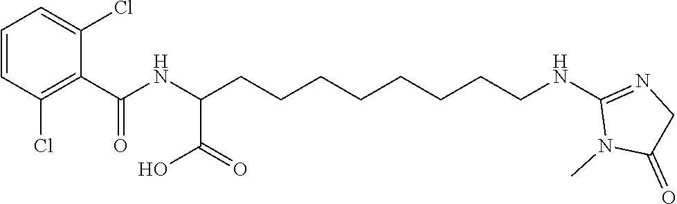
C1=CC(Cl)=C(C(NC(CCCCCCCCNC2=NCC(=O)N2C)C(=O)O)=O)C(Cl)=C1
